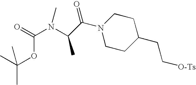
CC(C)(OC(=O)N(C(C(=O)N1CCC(CC[O-Ts])CC1)C)C)C
